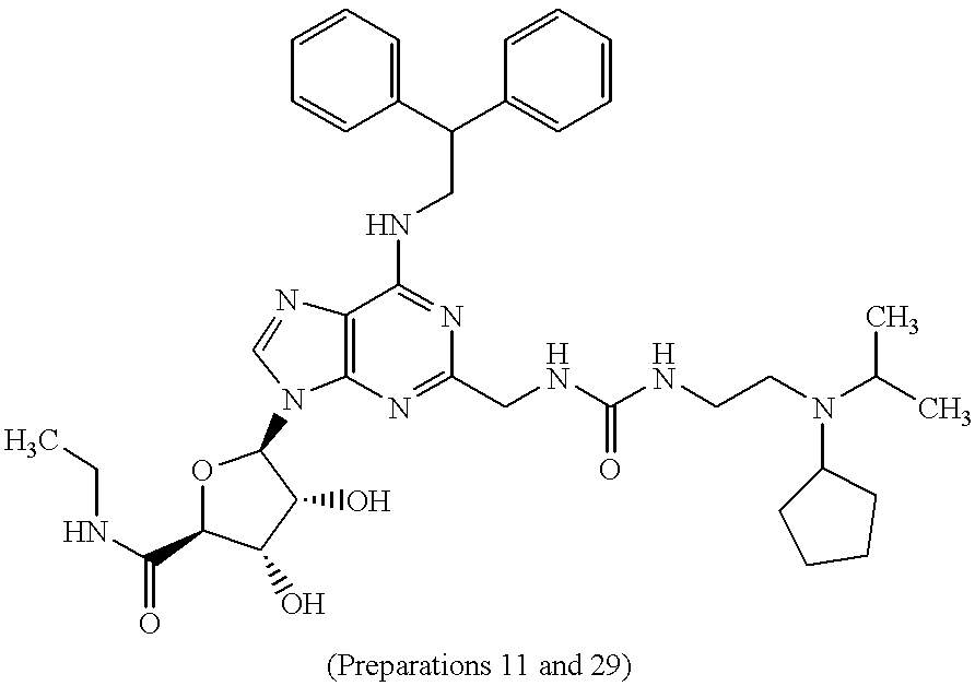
C1(C(C2=CC=CC=C2)CNC2=NC(CNC(NCCN(C(C)C)C3CCCC3)=O)=NC3=C2N=CN3C2OC(C(NCC)=O)C(O)C2O)=CC=CC=C1
